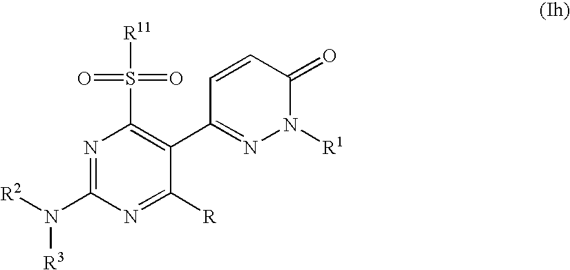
N1=C(N([R3])[R2])N=C([R])C(C2=NN([R1])C(=O)C=C2)=C1S([R11])(=O)=O
